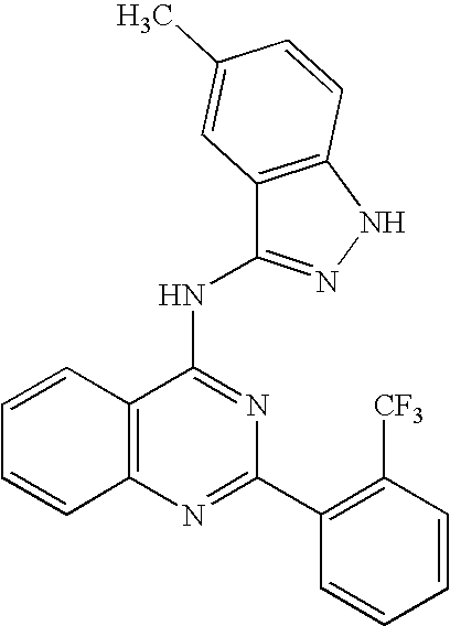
C12=C(N=C(C3=C([CF3])C=CC=C3)N=C1NC1=NNC3=C1C=C(C)C=C3)C=CC=C2
